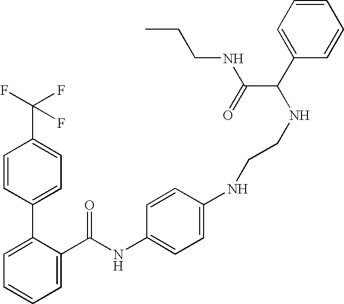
C1=C(C(NC2=CC=C(NCCNC(C3=CC=CC=C3)C(=O)NCCC)C=C2)=O)C(C2=CC=C(C(F)(F)F)C=C2)=CC=C1
